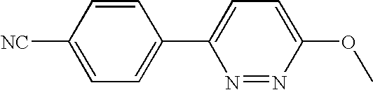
C1(C2=CC=C([CN])C=C2)=CC=C(OC)N=N1
